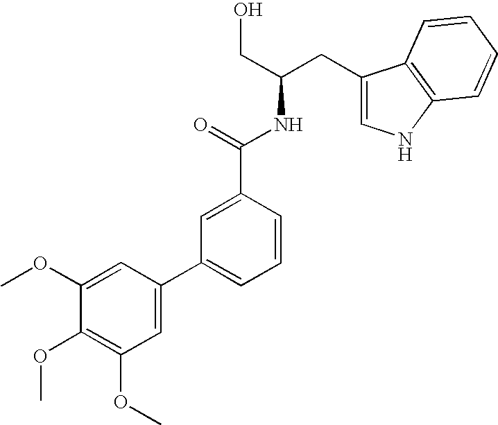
C1=C(C2=CC=CC(C(=O)NC(CO)CC3=CNC4=C3C=CC=C4)=C2)C=C(OC)C(OC)=C1OC
